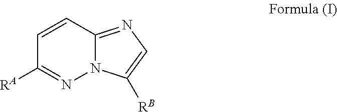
C1=CC2=NC=C([RB])N2N=C1[RA]
